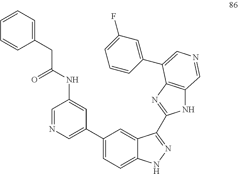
C1=NC=C(C2=CC=C3C(=C2)C(C2=NC4=C(N2)C=NC=C4C2=CC(F)=CC=C2)=NN3)C=C1NC(CC1=CC=CC=C1)=O
